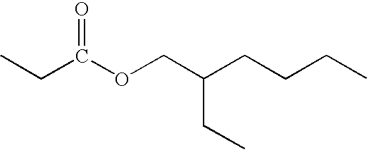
CCC(OCC(CCCC)CC)=O
